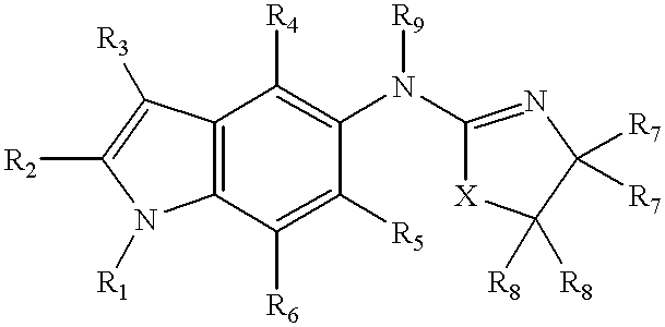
C12=C(C([R6])=C([R5])C(N(C3=NC([R7])([R7])C([R8])([R8])[X]3)[R9])=C1[R4])N([R1])C([R2])=C2[R3]
